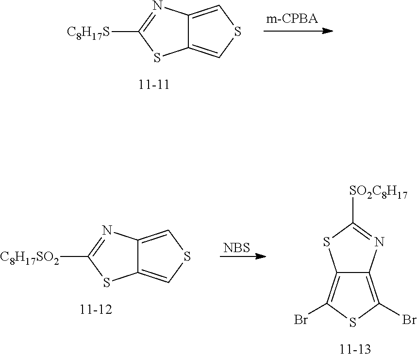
C12=CSC=C1SC([C8H17S])=N2.[NBS].C12=CSC=C1SC([C8H17SO2])=N2.C12=C(Br)SC(Br)=C1N=C([SO2C8H17])S2
